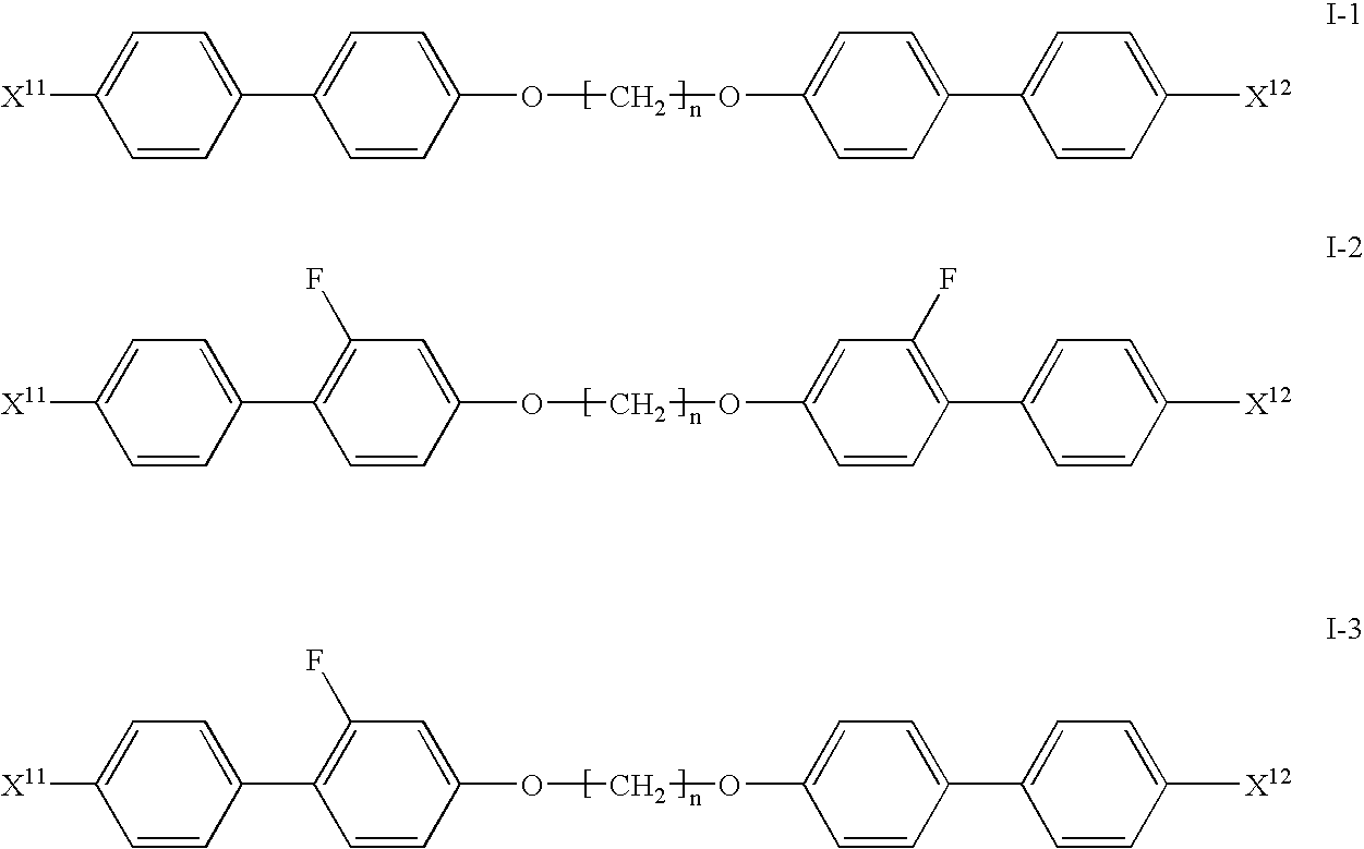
C1=CC(C2=CC=C(OCOC3=CC=C(C4=CC=C([X12])C=C4)C=C3)C=C2)=CC=C1[X11].C1=CC(C2=C(F)C=C(OCOC3=CC(F)=C(C4=CC=C([X12])C=C4)C=C3)C=C2)=CC=C1[X11].C1=CC(C2=C(F)C=C(OCOC3=CC=C(C4=CC=C([X12])C=C4)C=C3)C=C2)=CC=C1[X11]
